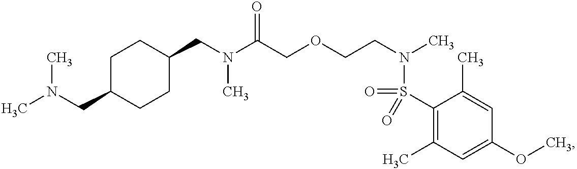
C1(CN(C(COCCN(C)S(=O)(C2=C(C)C=C(OC)C=C2C)=O)=O)C)CCC(CN(C)C)CC1
